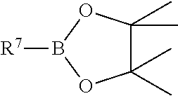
[R7]B1OC(C)(C)C(C)(C)O1
